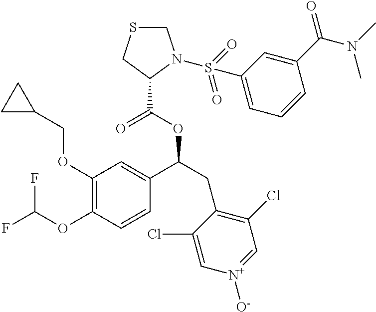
C1(OCC2CC2)=C(OC(F)F)C=CC(C(CC2=C(Cl)C=[N+]([O-])C=C2Cl)OC(=O)C2CSCN2S(=O)(=O)C2=CC=CC(C(N(C)C)=O)=C2)=C1
